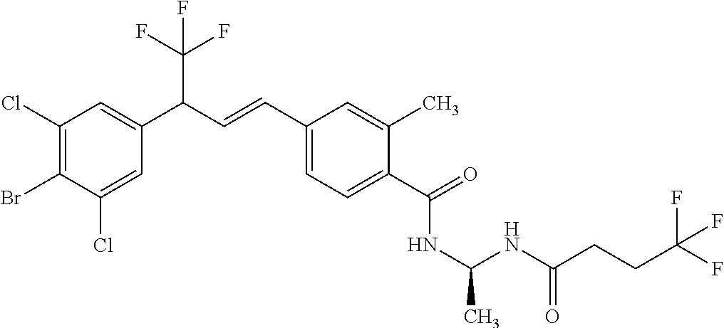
C1(Cl)=C(Br)C(Cl)=CC(C(C=CC2=CC=C(C(=O)NC(NC(CCC(F)(F)F)=O)C)C(C)=C2)C(F)(F)F)=C1
